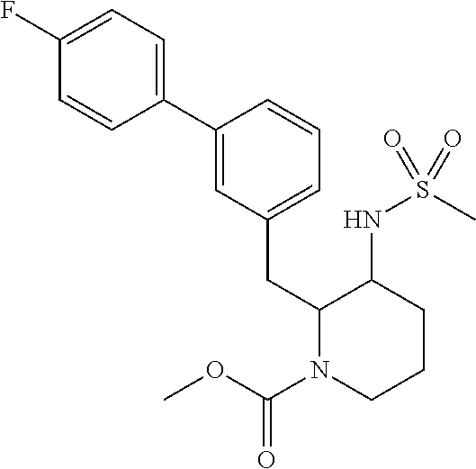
C1=C(C2=CC=C(F)C=C2)C=CC=C1CC1N(C(OC)=O)CCCC1NS(C)(=O)=O
